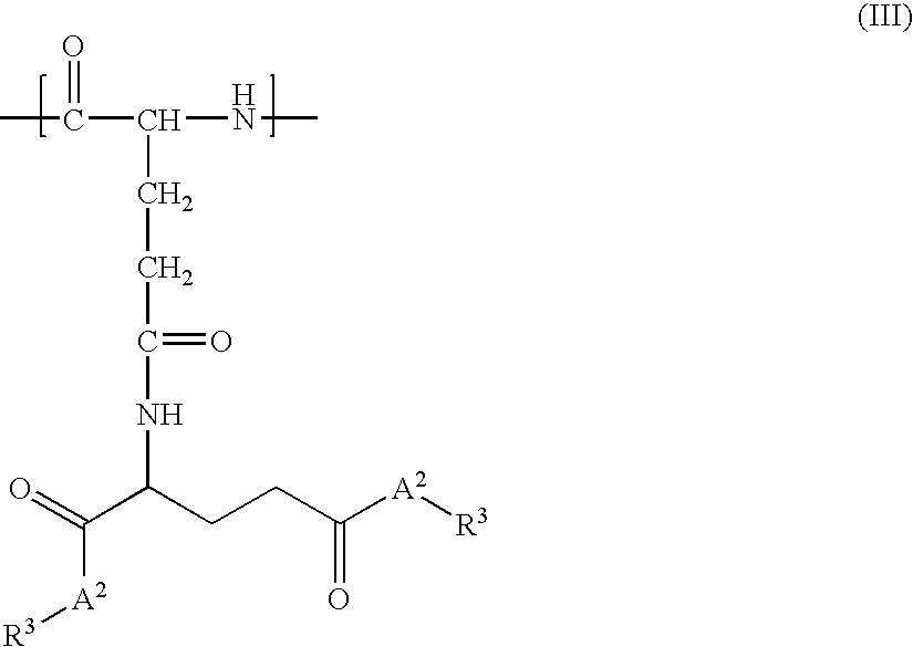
CC(C(NC)CCC(NC(CCC([A2][R3])=O)C(=O)[A2][R3])=O)=O
